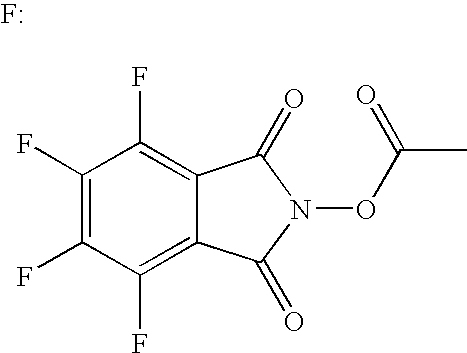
C1(F)=C(F)C(F)=C2C(=C1F)C(=O)N(OC(=O)C)C2=O.F
